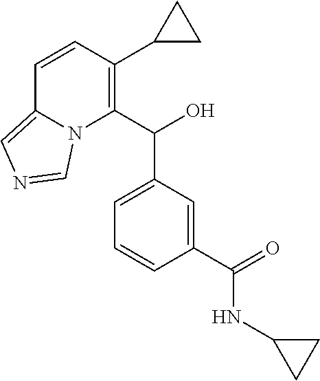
C1=CC(C2CC2)=C(C(O)C2=CC=CC(C(=O)NC3CC3)=C2)N2C1=CN=C2
